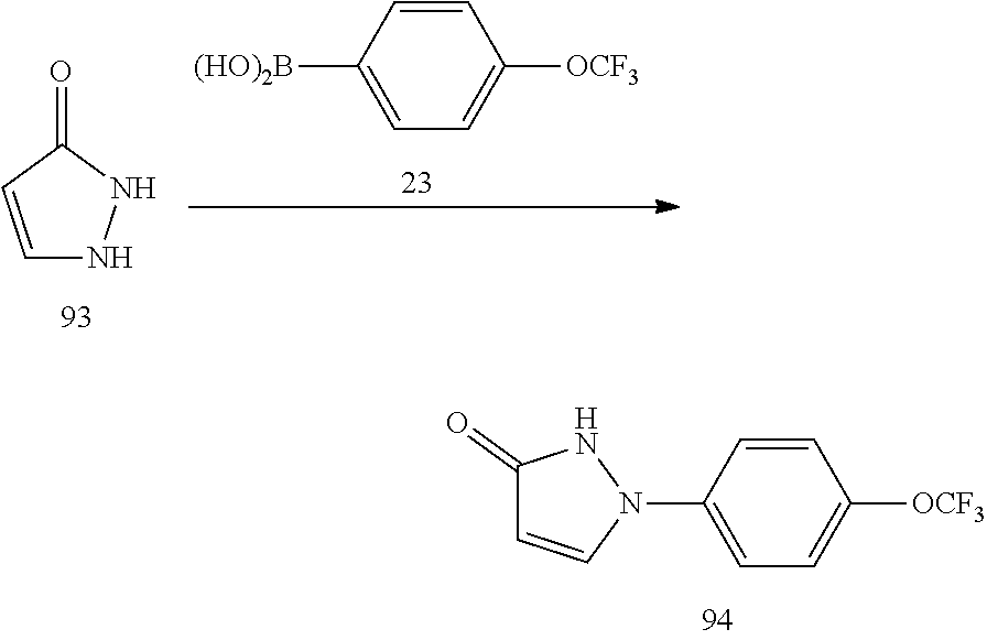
[(HO)2B]C1=CC=C([OCF3])C=C1.C1=CC(=O)NN1.N1(C2=CC=C([OCF3])C=C2)NC(=O)C=C1
